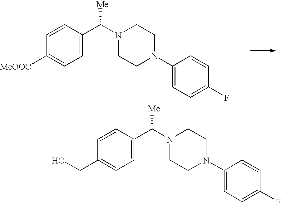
C1=CC(C(N2CCN(C3=CC=C(F)C=C3)CC2)[Me])=CC=C1CO.C1=CC(C(N2CCN(C3=CC=C(F)C=C3)CC2)[Me])=CC=C1[MeOOC]
